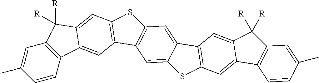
C1=CC2=C(C=C1C)C([R])([R])C1=CC3=C(C=C21)C1=C(S3)C=C2C(=C1)SC1=C2C=C2C(=C1)C1=C(C2([R])[R])C=C(C)C=C1
